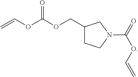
C1(COC(OC=C)=O)CCN(C(=O)OC=C)C1
